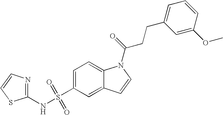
C1(NS(C2=CC=C3C(=C2)C=CN3C(=O)CCC2=CC=CC(OC)=C2)(=O)=O)=NC=CS1
